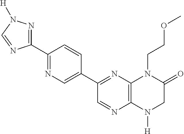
C1=NC2=C(N=C1C1=CN=C(C3=NN([H])C=N3)C=C1)N(CCOC)C(=O)CN2[H]
